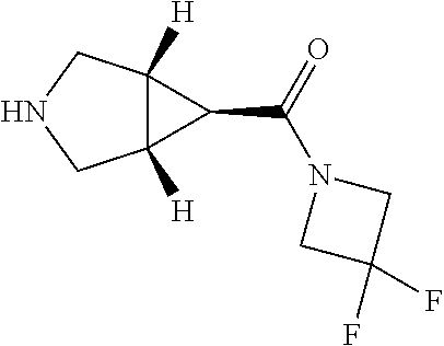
C12([H])C([H])(CNC1)C2C(=O)N1CC(F)(F)C1
